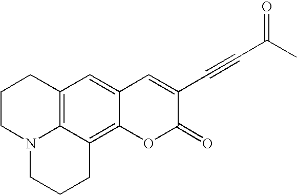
C12=C3C(=C4C(=C1)C=C(C#CC(C)=O)C(=O)O4)CCCN3CCC2
